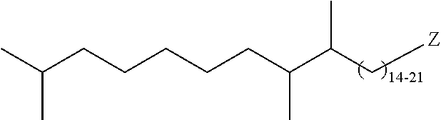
C(C(C[Z])C)(CCCCCC(C)C)C
